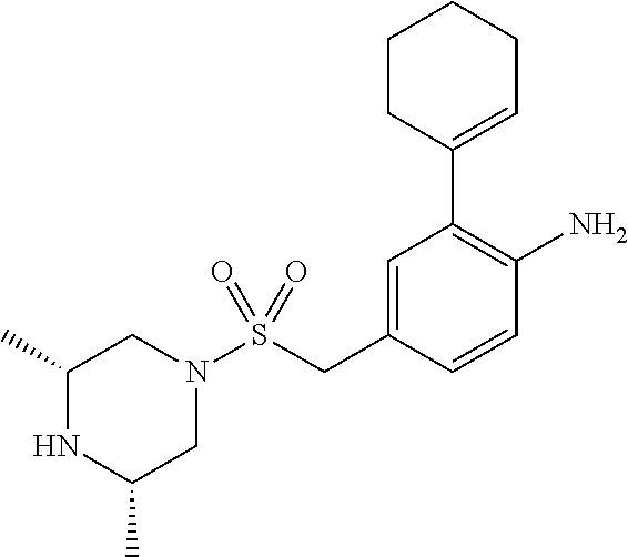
C1=C(CS(N2CC(C)NC(C)C2)(=O)=O)C=CC(N)=C1C1=CCCCC1
